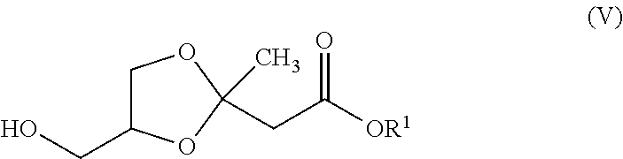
C1C(CO)OC(CC([OR1])=O)(C)O1
